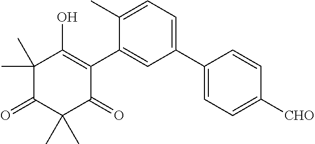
C1(C)(C)C(=O)C(C)(C)C(=O)C(C2=CC(C3=CC=C([CHO])C=C3)=CC=C2C)=C1O
